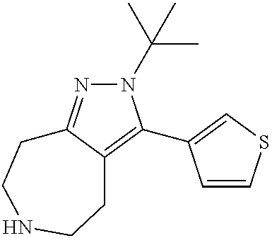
N1(C(C)(C)C)N=C2C(=C1C1=CSC=C1)CCNCC2
